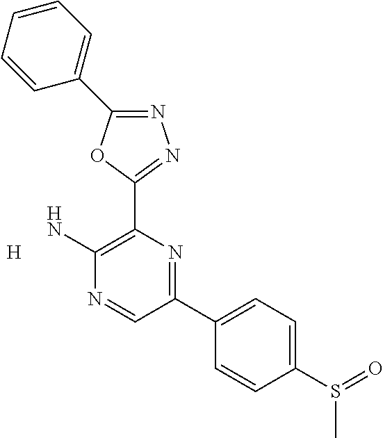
C1(N)=C(C2=NN=C(C3=CC=CC=C3)O2)N=C(C2=CC=C(S(=O)C)C=C2)C=N1.[H]
